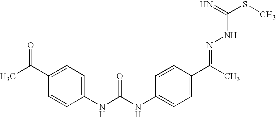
C1(NC(=O)NC2=CC=C(C(=NNC(=N)SC)C)C=C2)=CC=C(C(=O)C)C=C1
